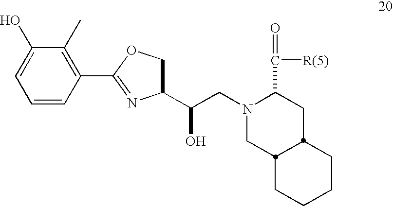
C1=CC(C2=NC(C(O)CN3C(C([R(5)])=O)CC4CCCCC4C3)CO2)=C(C)C(O)=C1
